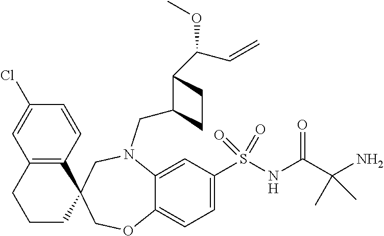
C1=C(S(NC(C(N)(C)C)=O)(=O)=O)C=C2C(=C1)OCC1(CN2CC2C(C(C=C)OC)CC2)C2=C(CCC1)C=C(Cl)C=C2
